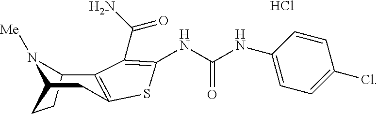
C12=C(SC(NC(NC3=CC=C(Cl)C=C3)=O)=C1C(N)=O)CC1CCC2N1[Me].Cl
